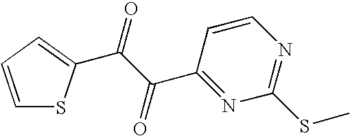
C1=CC=C(C(C(=O)C2=NC(SC)=NC=C2)=O)S1
